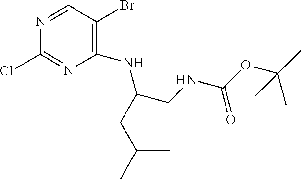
C1(Br)=C(NC(CNC(=O)OC(C)(C)C)CC(C)C)N=C(Cl)N=C1
